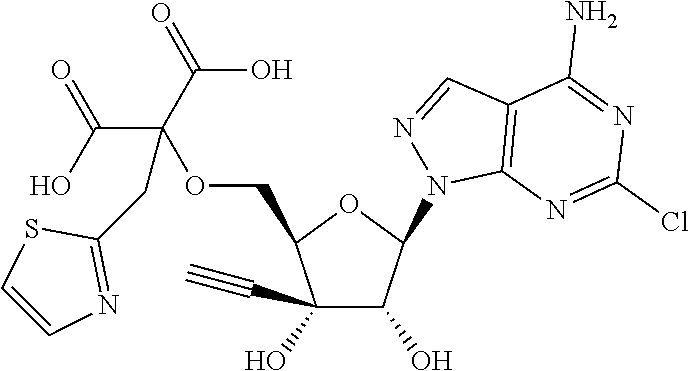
C1(O)(C#C)C(O)C(N2C3=C(C=N2)C(N)=NC(Cl)=N3)OC1COC(C(=O)O)(C(=O)O)CC1=NC=CS1
